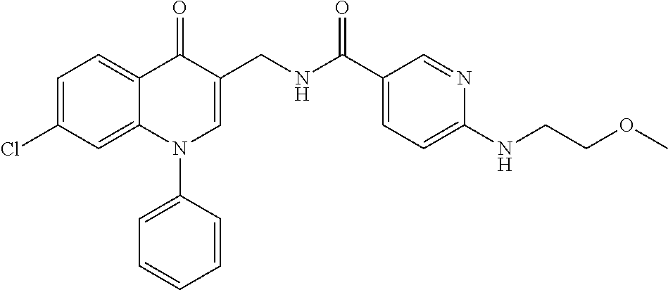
C1=C(Cl)C=C2C(=C1)C(=O)C(CNC(C1=CC=C(NCCOC)N=C1)=O)=CN2C1=CC=CC=C1
